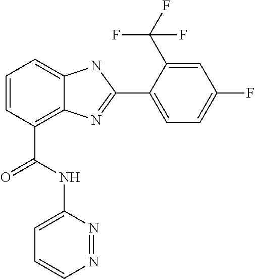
C1=CC(C(NC2=CC=CN=N2)=O)=C2C(=C1)NC(C1=CC=C(F)C=C1C(F)(F)F)=N2
